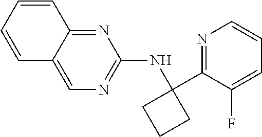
N(C1=NC=C2C(=N1)C=CC=C2)C1(C2=NC=CC=C2F)CCC1
